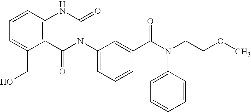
C12=C(C=CC=C1CO)NC(=O)N(C1=CC=CC(C(N(CCOC)C3=CC=CC=C3)=O)=C1)C2=O
